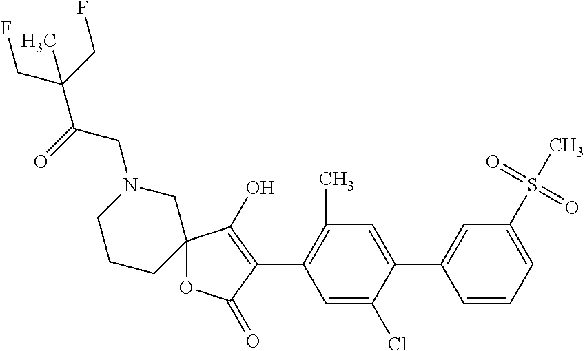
C12(OC(=O)C(C3=C(C)C=C(C4=CC(S(C)(=O)=O)=CC=C4)C(Cl)=C3)=C1O)CN(CC(C(CF)(CF)C)=O)CCC2
